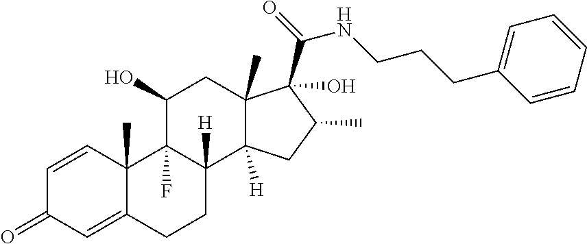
C1=CC2(C)C(=CC1=O)CCC1([H])C2(F)C(O)CC2(C)C1([H])CC(C)C2(C(=O)NCCCC1=CC=CC=C1)O
